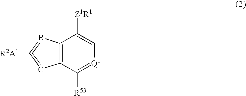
C12=C(C([R53])=[Q1]C=C1[Z1R1])C=C([R2A1])=B2
